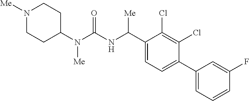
C1(N(C(NC(C2=CC=C(C3=CC=CC(F)=C3)C(Cl)=C2Cl)[Me])=O)[Me])CCN([Me])CC1
